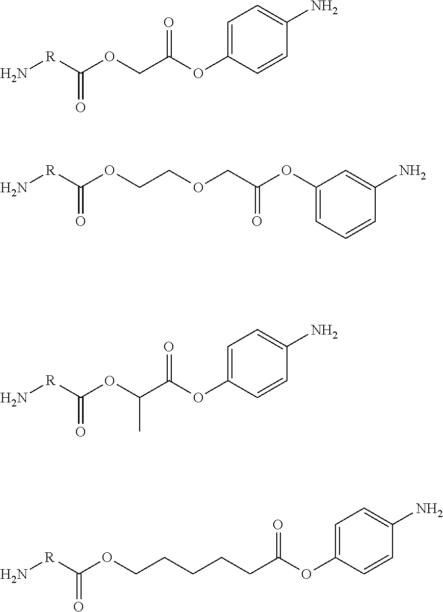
N[R]C(OCC(OC1=CC=C(N)C=C1)=O)=O.N[R]C(OCCOCC(OC1=CC=CC(N)=C1)=O)=O.N[R]C(OC(C(OC1=CC=C(N)C=C1)=O)C)=O.N[R]C(OCCCCCC(OC1=CC=C(N)C=C1)=O)=O
